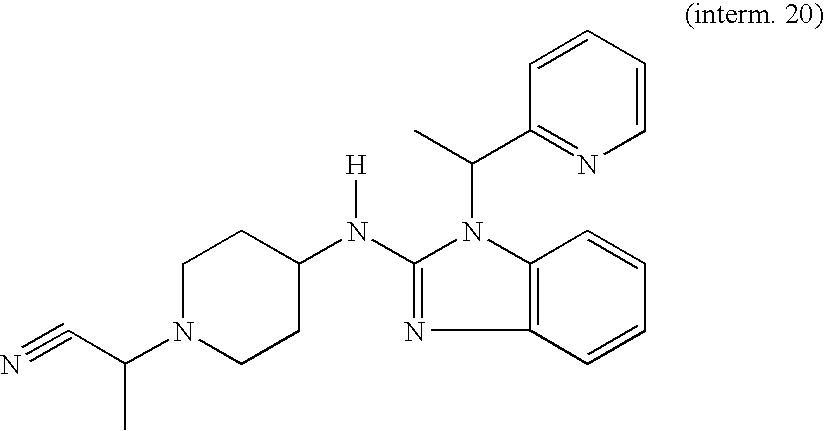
C1N(C(C#N)C)CCC(N(C2=NC3=C(N2C(C2=NC=CC=C2)C)C=CC=C3)[H])C1
